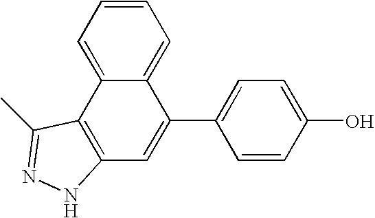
C12=C(C3=CC=CC=C3C(C3=CC=C(O)C=C3)=C1)C(C)=NN2
